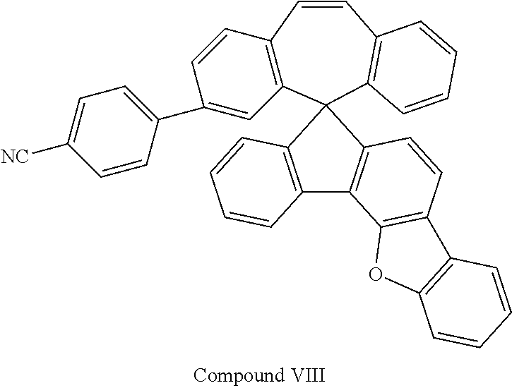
C12=C(C=CC3=C(C14C1=C(C5=C(C=C1)C1=C(O5)C=CC=C1)C1=C4C=CC=C1)C=C(C1=CC=C([NC])C=C1)C=C3)C=CC=C2
